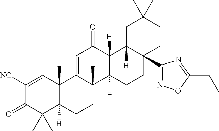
C12(C)C([H])(CCC3(C)C1=CC(=O)C1([H])C3(C)CCC3(C4=NOC(CC)=N4)C1([H])CC(C)(C)CC3)C(C)(C)C(=O)C([NC])=C2
